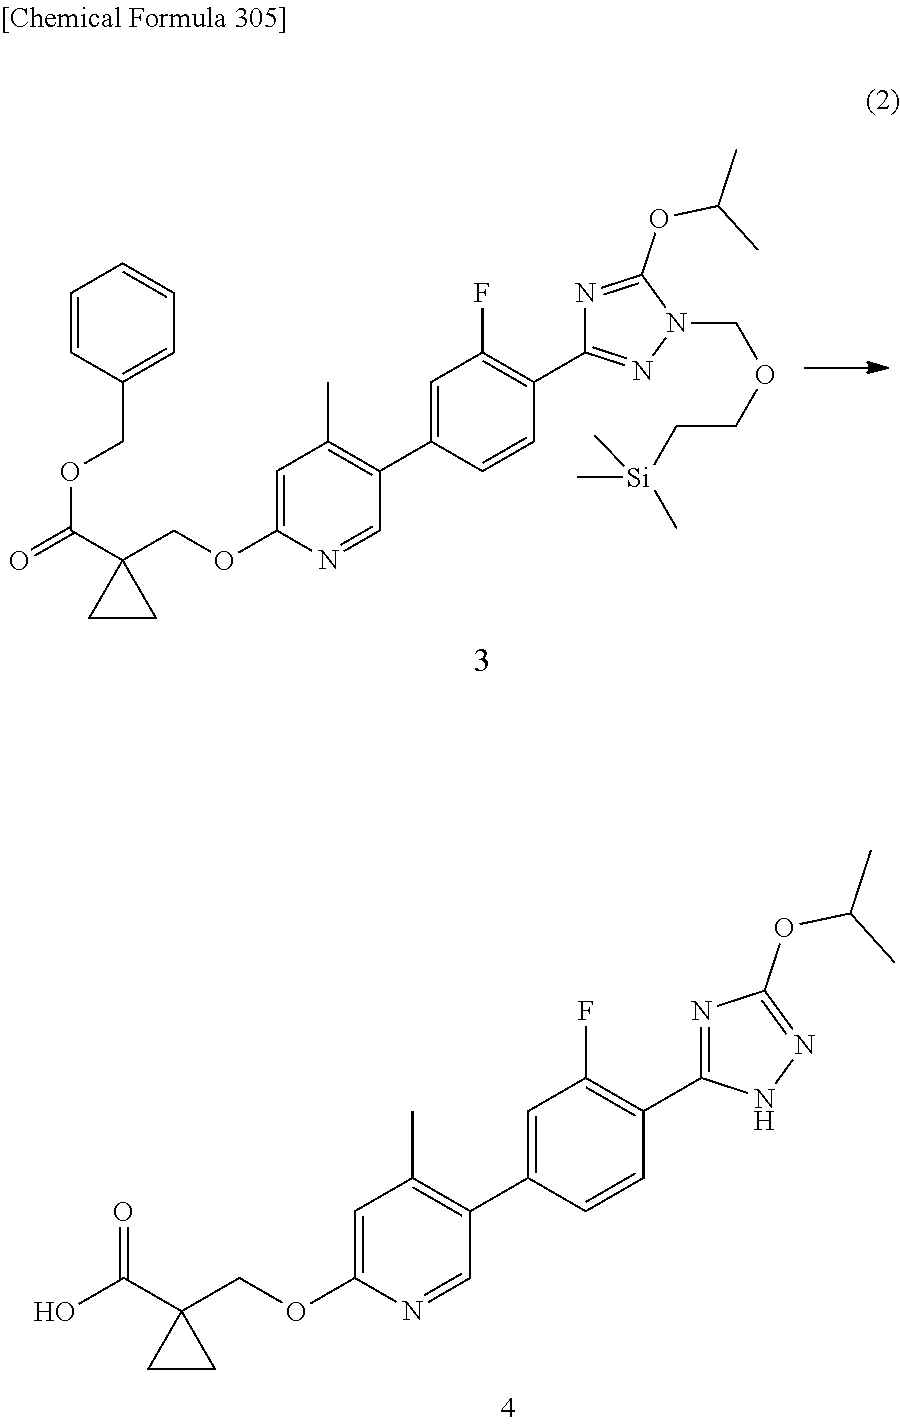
OC(C1(COC2=CC(C)=C(C3=CC(F)=C(C4=NC(OC(C)C)=NN4)C=C3)C=N2)CC1)=O.O=C(C1(COC2=CC(C)=C(C3=CC(F)=C(C4=NN(COCC[Si](C)(C)C)C(OC(C)C)=N4)C=C3)C=N2)CC1)OCC1=CC=CC=C1
